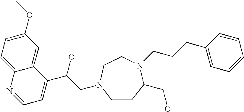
C1(OC)=CC=C2C(=C1)C(C(CN1CCC(CO)N(CCCC3=CC=CC=C3)CC1)O)=CC=N2
